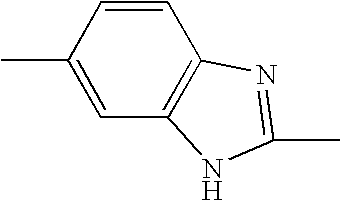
C12=C(C=CC(C)=C1)N=C(C)N2
